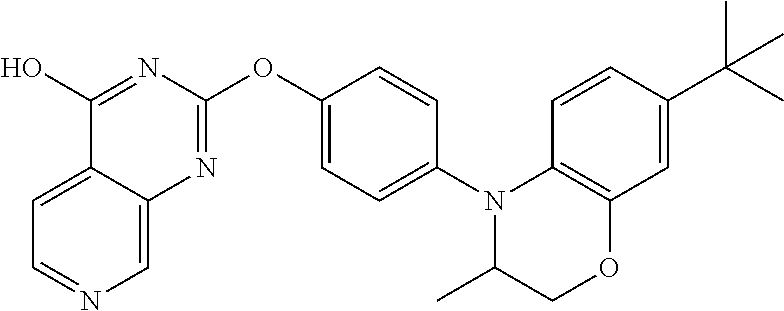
C1=C2C(=CN=C1)N=C(OC1=CC=C(N3C(C)COC4=C3C=CC(C(C)(C)C)=C4)C=C1)N=C2O
